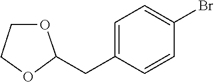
C1=C(CC2OCCO2)C=CC(Br)=C1
